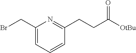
C1(CBr)=CC=CC(CCC([OtBu])=O)=N1
